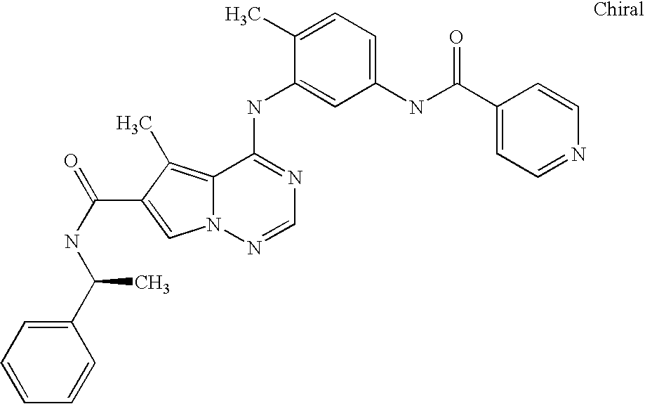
C1(C)=CC=C(NC(C2=CC=NC=C2)=O)C=C1NC1=NC=NN2C1=C(C)C(C(NC(C1=CC=CC=C1)C)=O)=C2
